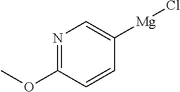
N1=C(OC)C=CC([Mg]Cl)=C1
